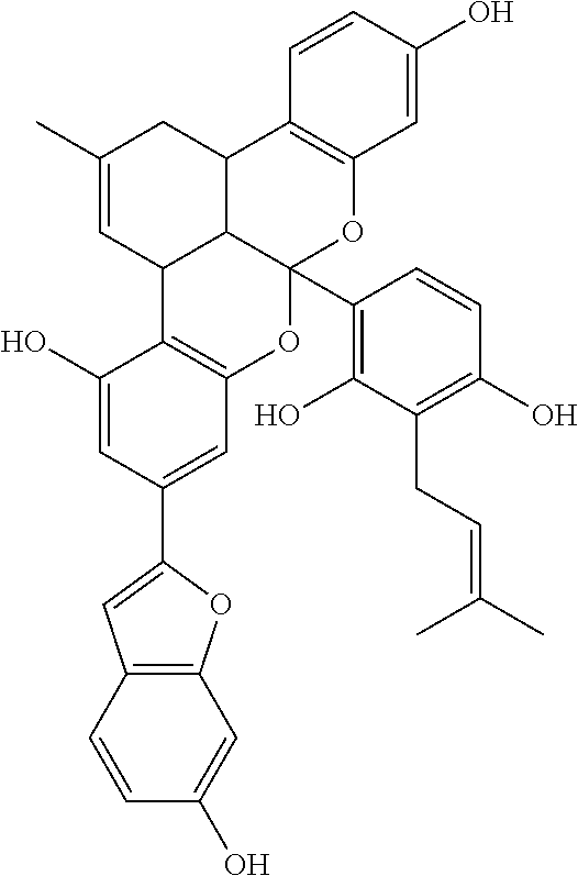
C12=C(OC(C3=CC4=C(C(O)=C3)C3C5C(C6=C(O)C(CC=C(C)C)=C(O)C=C6)(O4)OC4=C(C5CC(C)=C3)C=CC(O)=C4)=C1)C=C(O)C=C2
